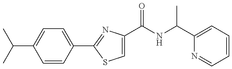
C1=C(C(NC(C2=CC=CC=N2)C)=O)N=C(C2=CC=C(C(C)C)C=C2)S1
